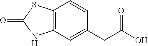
C12=C(C=C(CC(O)=O)C=C1)[N H]C(=O)S2
